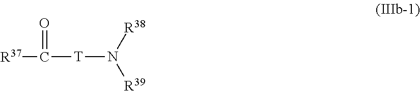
C([T]N([R38])[R39])(=O)[R37]
